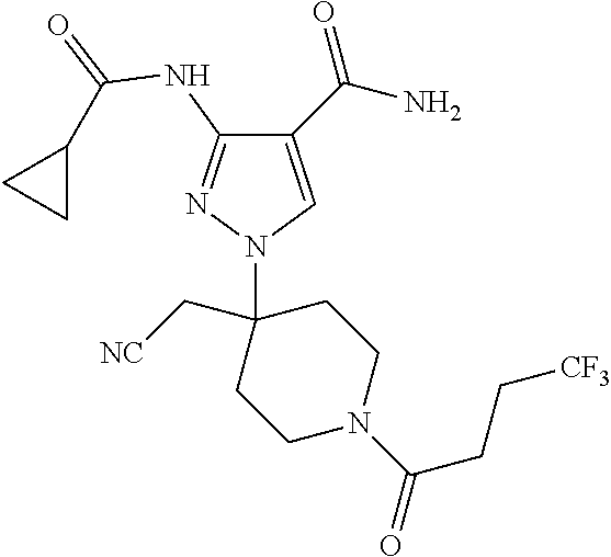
C1(C(N)=O)=CN(C2(C[NC])CCN(C(CC[CF3])=O)CC2)N=C1NC(=O)C1CC1
